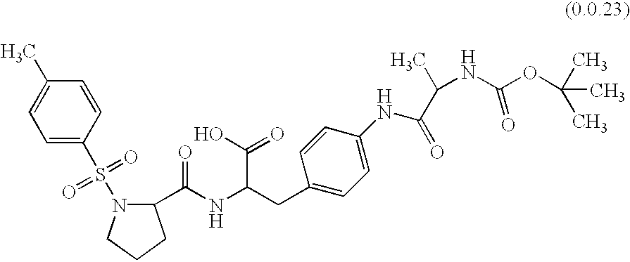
C1(C(NC(CC2=CC=C(NC(=O)C(NC(OC(C)(C)C)=O)C)C=C2)C(O)=O)=O)N(S(C2=CC=C(C)C=C2)(=O)=O)CCC1
